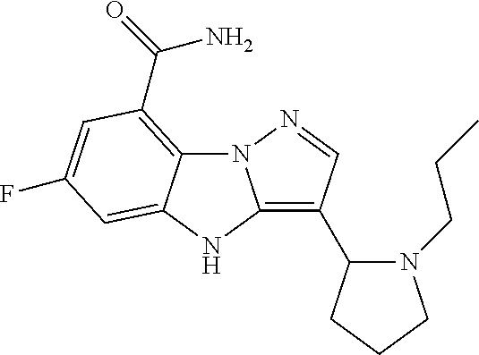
C12=C(C(=O)N)C=C(F)C=C1NC1=C(C3N(CCC)CCC3)C=NN21
